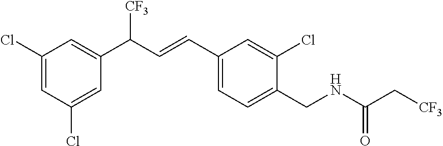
C1(Cl)=CC(Cl)=CC(C([CF3])C=CC2=CC=C(CNC(C[CF3])=O)C(Cl)=C2)=C1
